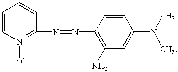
C1=C[N+]([O-])=C(N=NC2=C(N)C=C(N(C)C)C=C2)C=C1
